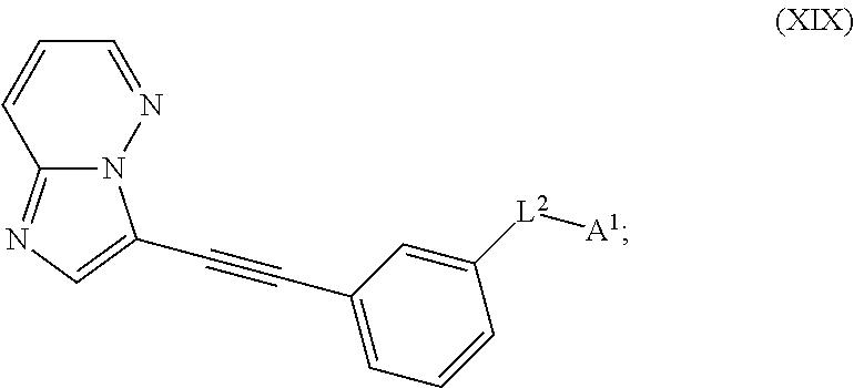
C1=NN2C(=NC=C2C#CC2=CC=CC([L2][A1])=C2)C=C1
